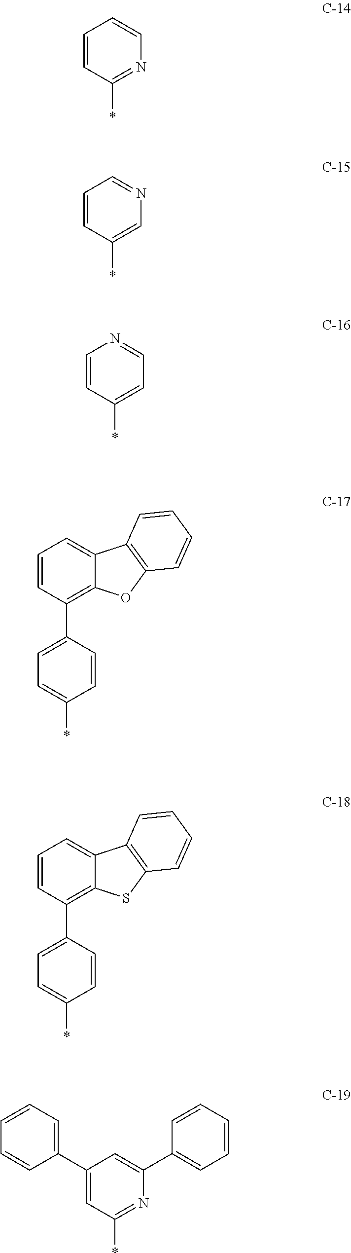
C1=CC(*)=NC=C1.C1=CC(*)=CN=C1.C1=CC(*)=CC=N1.C1=CC(*)=CC=C1C1=C2C(=CC=C1)C1=C(O2)C=CC=C1.C1=CC(*)=CC=C1C1=C2C(=CC=C1)C1=C(S2)C=CC=C1.C1(C2=CC=CC=C2)=CC(*)=NC(C2=CC=CC=C2)=C1
